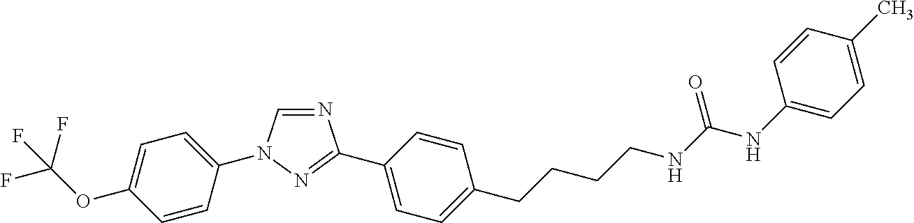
N1=CN(C2=CC=C(OC(F)(F)F)C=C2)N=C1C1=CC=C(CCCCNC(=O)NC2=CC=C(C)C=C2)C=C1
